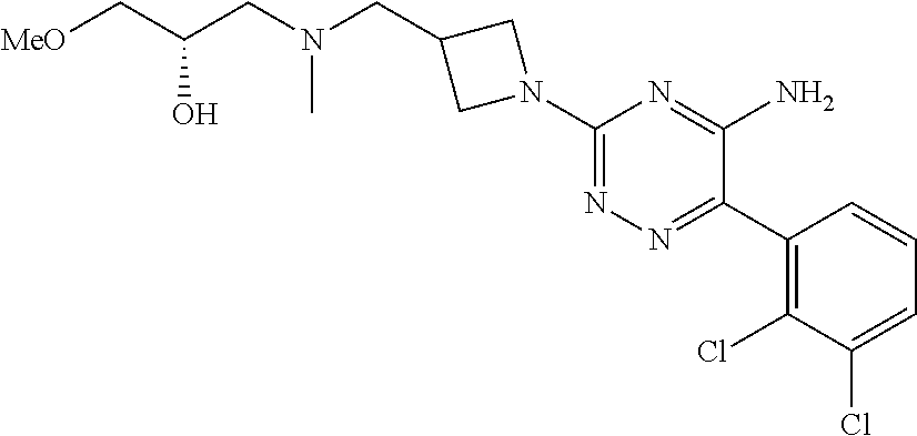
C1(N2CC(CN(CC(C[MeO])O)C)C2)=NN=C(C2=C(Cl)C(Cl)=CC=C2)C(N)=N1
